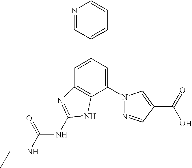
C1=C(C2=CC=CN=C2)C=C(N2N=CC(C(=O)O)=C2)C2=C1N=C(NC(NCC)=O)N2
